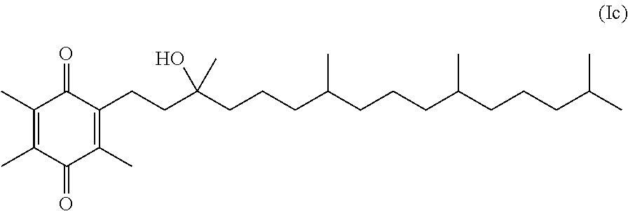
C1(C)=C(C)C(=O)C(C)=C(CCC(CCCC(CCCC(CCCC(C)C)C)C)(O)C)C1=O
